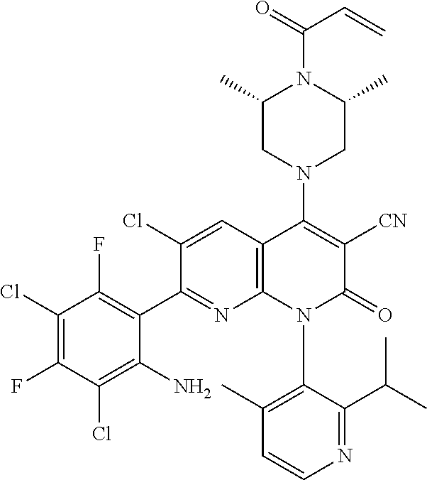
FC1=C(C2=NC3=C(C=C2Cl)C(N2CC(C)N(C(=O)C=C)C(C)C2)=C([CN])C(=O)N3C2=C(C)C=CN=C2C(C)C)C(N)=C(Cl)C(F)=C1Cl
